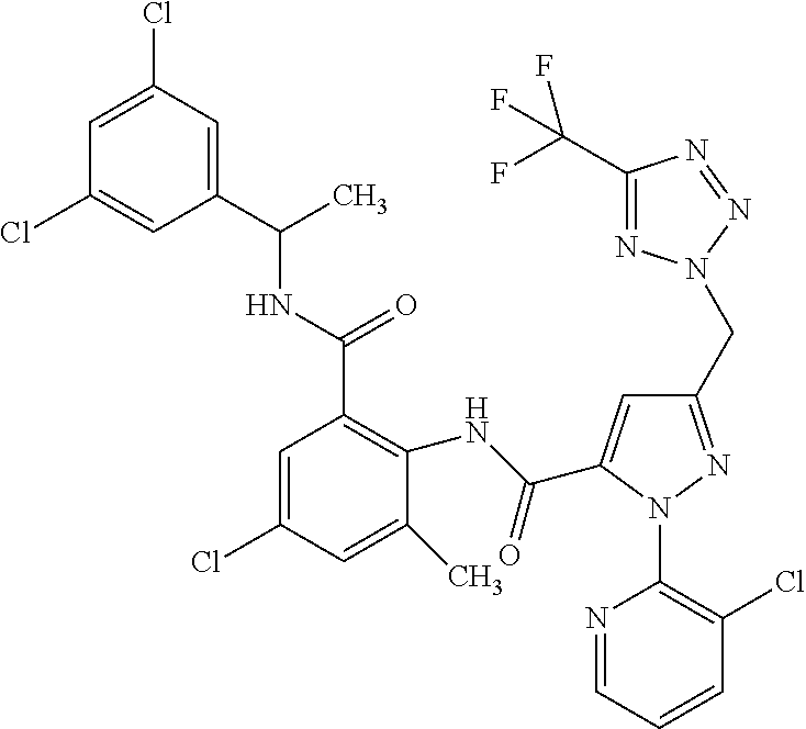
C1=C(Cl)C=C(C(NC(C2=C(NC(=O)C3=CC(CN4N=C(C(F)(F)F)N=N4)=NN3C3=C(Cl)C=CC=N3)C(C)=CC(Cl)=C2)=O)C)C=C1Cl
